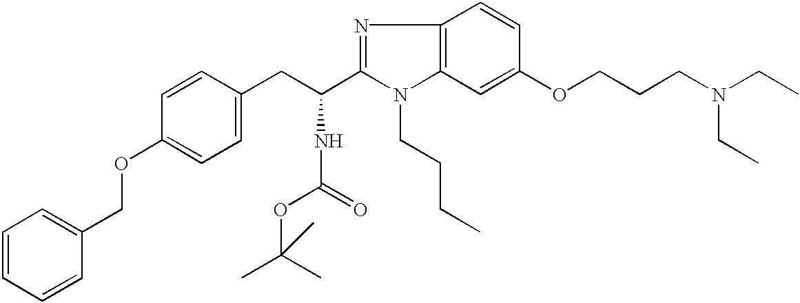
C1=CC=CC(COC2=CC=C(CC(C3=NC4=C(N3CCCC)C=C(OCCCN(CC)CC)C=C4)NC(=O)OC(C)(C)C)C=C2)=C1
